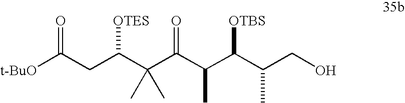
[t-BuO]C(CC(C(C(C(C(C(CO)C)[OTBS])C)=O)(C)C)[OTES])=O
